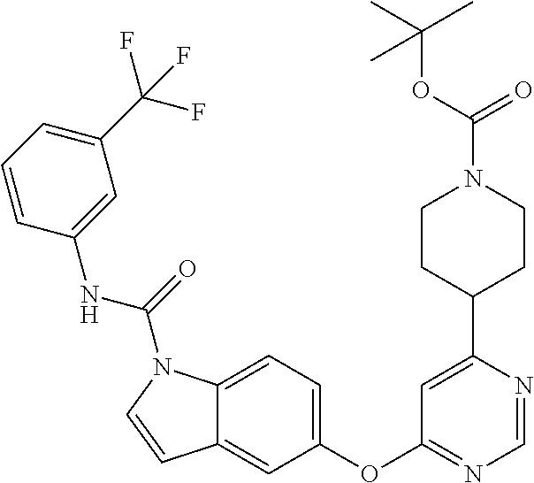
C1(OC2=NC=NC(C3CCN(C(=O)OC(C)(C)C)CC3)=C2)=CC=C2C(=C1)C=CN2C(NC1=CC(C(F)(F)F)=CC=C1)=O
